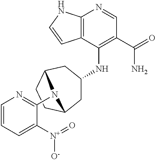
C12=C(C(NC3CC4CCC(C3)N4C3=NC=CC=C3[N+](=O)[O-])=C(C(=O)N)C=N1)C=CN2
